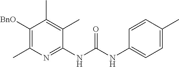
C1(NC(NC2=CC=C(C)C=C2)=O)=NC(C)=C([BnO])C(C)=C1C
